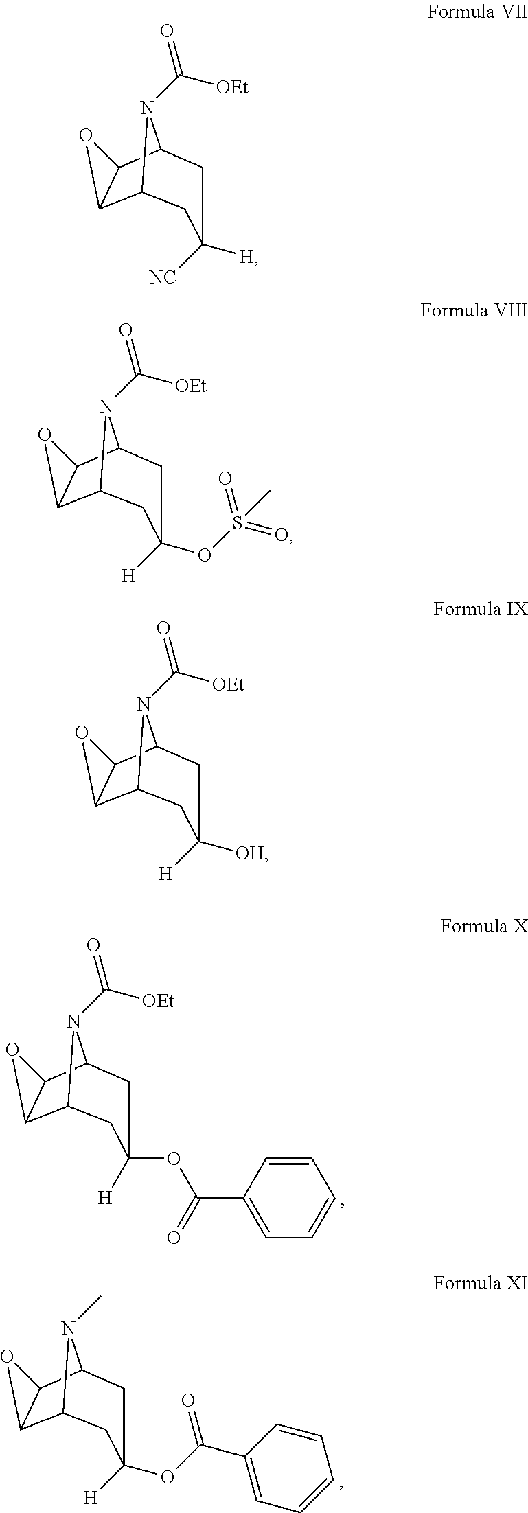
C12C(C3N(C(=O)[OEt])C1CC([H])(OC(C1=CC=CC=C1)=O)C3)O2.C12C(C3N(C)C1CC([H])(OC(C1=CC=CC=C1)=O)C3)O2.C12C(C3N(C(=O)[OEt])C1CC([NC])([H])C3)O2.C12C(C3N(C(=O)[OEt])C1CC([H])(OS(=O)(=O)C)C3)O2.C12C(C3N(C(=O)[OEt])C1CC([H])([OH])C3)O2
